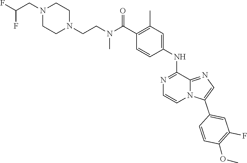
N1(CC(F)F)CCN(CCN(C(C2=C(C)C=C(NC3=NC=CN4C3=NC=C4C3=CC(F)=C(OC)C=C3)C=C2)=O)C)CC1
